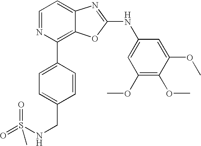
C1=NC(C2=CC=C(CNS(=O)(=O)C)C=C2)=C2C(=C1)N=C(NC1=CC(OC)=C(OC)C(OC)=C1)O2
